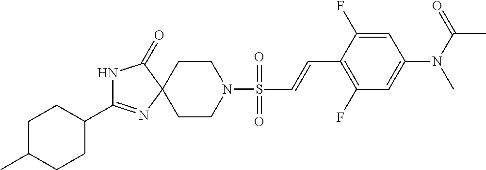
C1(C2=NC3(C(=O)N2)CCN(S(C=CC2=C(F)C=C(N(C)C(=O)C)C=C2F)(=O)=O)CC3)CCC(C)CC1
